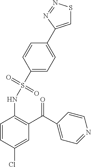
C1(S(NC2=C(C(=O)C3=CC=NC=C3)C=C(Cl)C=C2)(=O)=O)=CC=C(C2=CSN=N2)C=C1
